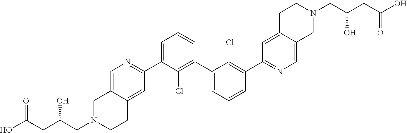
C1=C(C2=NC=C3C(=C2)CCN(CC(CC(=O)O)O)C3)C(Cl)=C(C2=CC=CC(C3=NC=C4C(=C3)CCN(CC(CC(O)=O)O)C4)=C2Cl)C=C1
